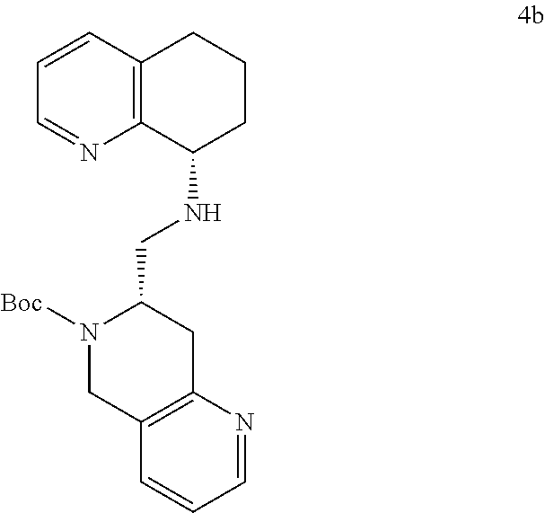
C1=CC2=C(N=C1)C(NCC1N([Boc])CC3=C(C1)N=CC=C3)CCC2
